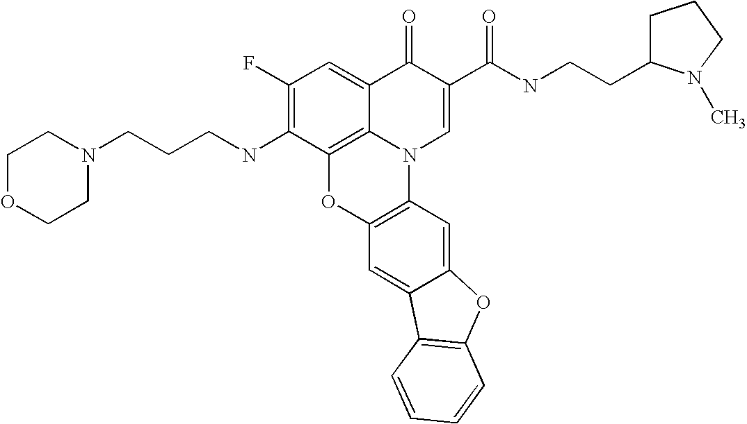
C1(F)=C(NCCCN2CCOCC2)C2=C3C(=C1)C(=O)C(C(NCCC1CCCN1C)=O)=CN3C1=C(O2)C=C2C(=C1)OC1=C2C=CC=C1
